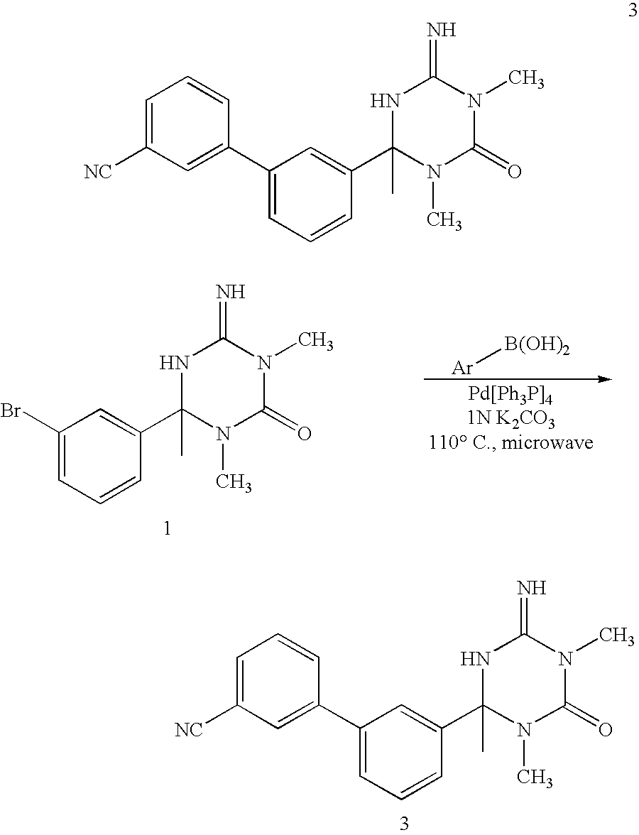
BrC1=CC=CC(C2(C)N(C)C(=O)N(C)C(=N)N2)=C1.[Ar][B(OH)2].C1=C([NC])C=C(C2=CC=CC(C3(C)N(C)C(=O)N(C)C(=N)N3)=C2)C=C1.C1=C([NC])C=C(C2=CC=CC(C3(C)N(C)C(=O)N(C)C(=N)N3)=C2)C=C1
